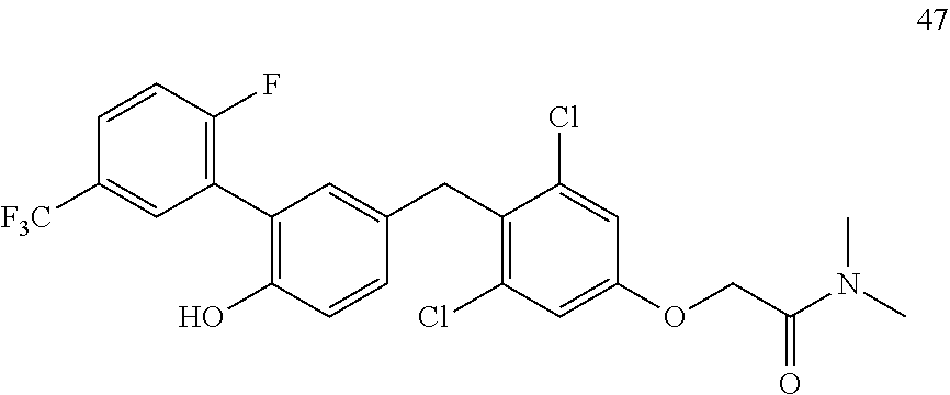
C1(C2=C(F)C=CC([F3C])=C2)=C(O)C=CC(CC2=C(Cl)C=C(OCC(=O)N(C)C)C=C2Cl)=C1
